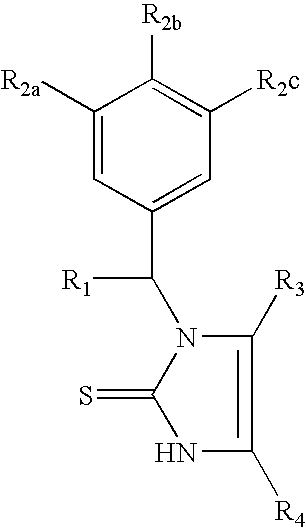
C1([R2a])=CC(C(N2C(=S)NC([R4])=C2[R3])[R1])=CC([R2c])=C1[R2b]
